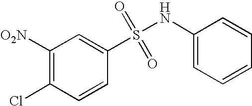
C1([O2N])=C(Cl)C=CC(S(NC2=CC=CC=C2)(=O)=O)=C1
